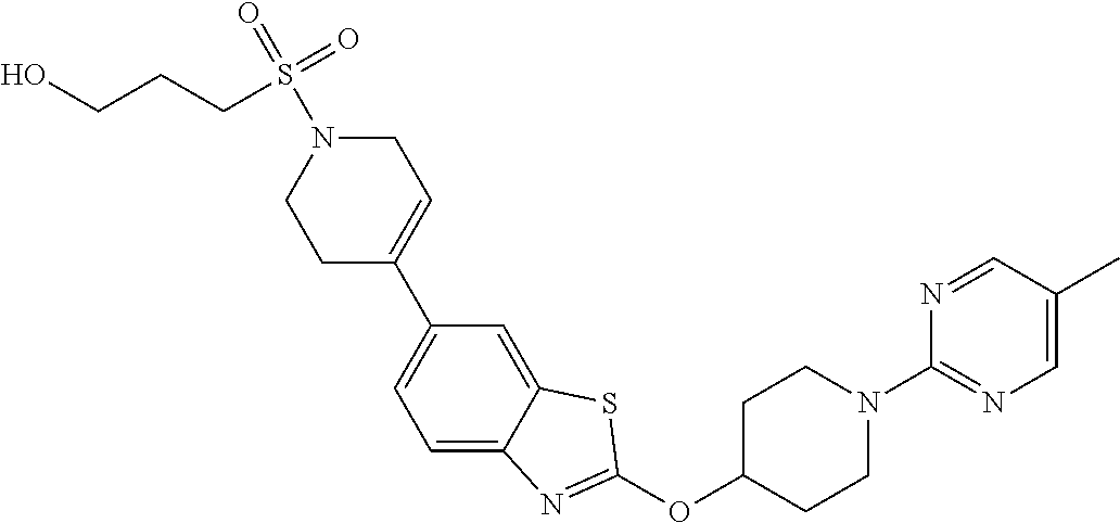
C1(C2=CCN(S(=O)(CCCO)=O)CC2)=CC=C2C(=C1)SC(OC1CCN(C3=NC=C(C)C=N3)CC1)=N2
